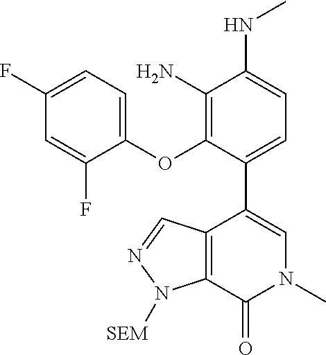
C12=C(C(=O)N(C)C=C1C1=CC=C(NC)C(N)=C1OC1=CC=C(F)C=C1F)N([SEM])N=C2
